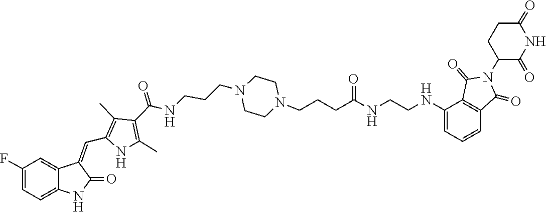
C1CN(CCCNC(C2=C(C)NC(C=C3C4=CC(F)=CC=C4NC3=O)=C2C)=O)CCN1CCCC(=O)NCCNC1=CC=CC2=C1C(=O)N(C1CCC(=O)NC1=O)C2=O
